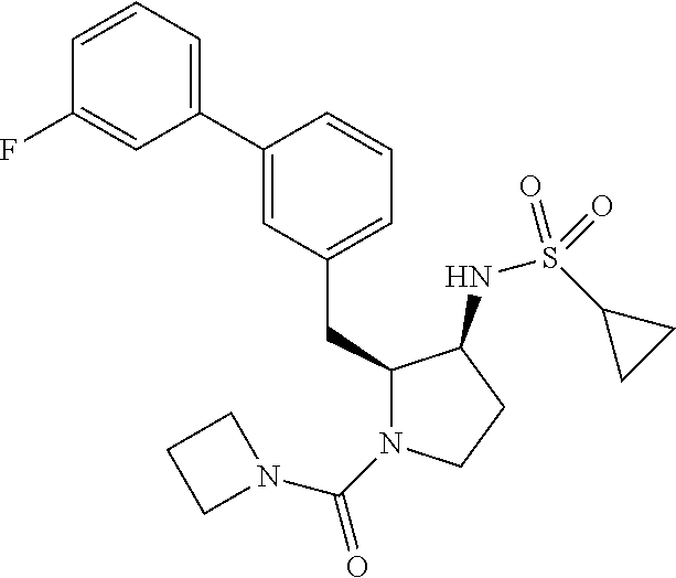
C1(CC2=CC=CC(C3=CC=CC(F)=C3)=C2)N(C(=O)N2CCC2)CCC1NS(C1CC1)(=O)=O
